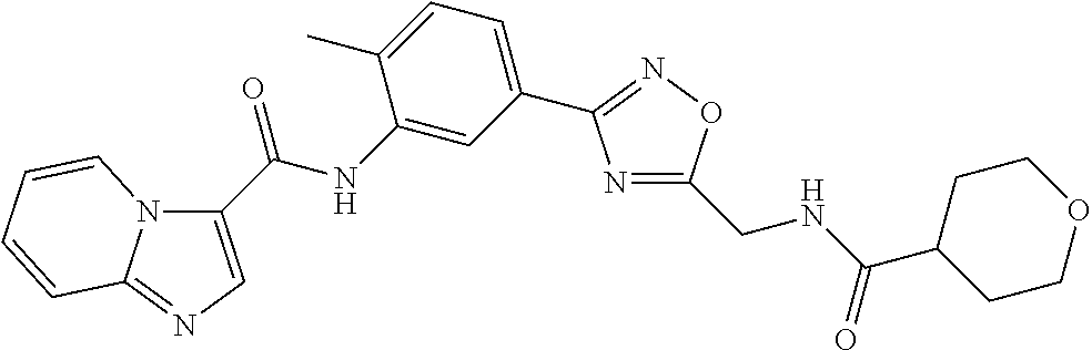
C1(C(NC2=CC(C3=NOC(CNC(C4CCOCC4)=O)=N3)=CC=C2C)=O)=CN=C2N1C=CC=C2
